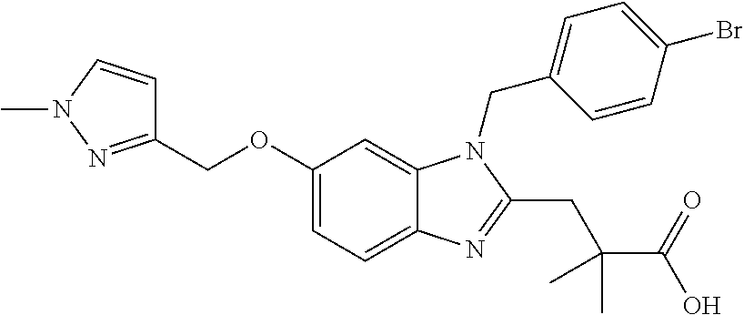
C1(OCC2=NN(C)C=C2)=CC=C2C(=C1)N(CC1=CC=C(Br)C=C1)C(CC(C(O)=O)(C)C)=N2
